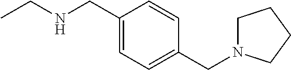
C1(CNCC)=CC=C(CN2CCCC2)C=C1
